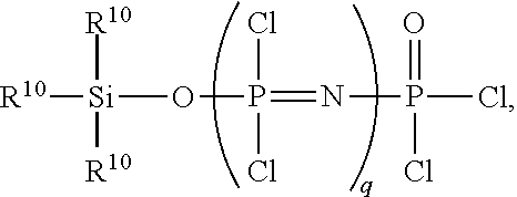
O(P(Cl)(Cl)=NP(=O)(Cl)Cl)[Si]([R10])([R10])[R10]
